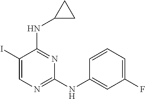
C1(I)=CN=C(NC2=CC(F)=CC=C2)N=C1NC1CC1
